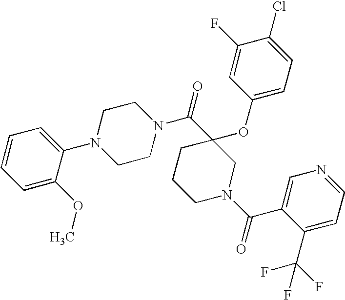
C1=C(OC)C(N2CCN(C(C3(OC4=CC=C(Cl)C(F)=C4)CCCN(C(=O)C4=CN=CC=C4C(F)(F)F)C3)=O)CC2)=CC=C1
